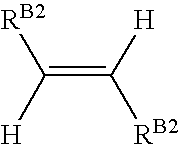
C(=C([H])[RB2])([H])[RB2]
